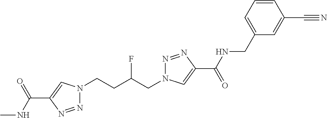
C1(C(NC)=O)=CN(CCC(CN2N=NC(C(=O)NCC3=CC=CC(C#N)=C3)=C2)F)N=N1
